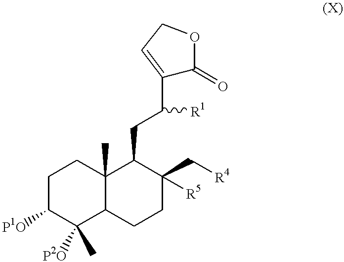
C1C([P1O])C(C)([P2O])C2C(C)(C1)C(CC(C1=CCOC1=O)[R1])C(C[R4])([R5])CC2
